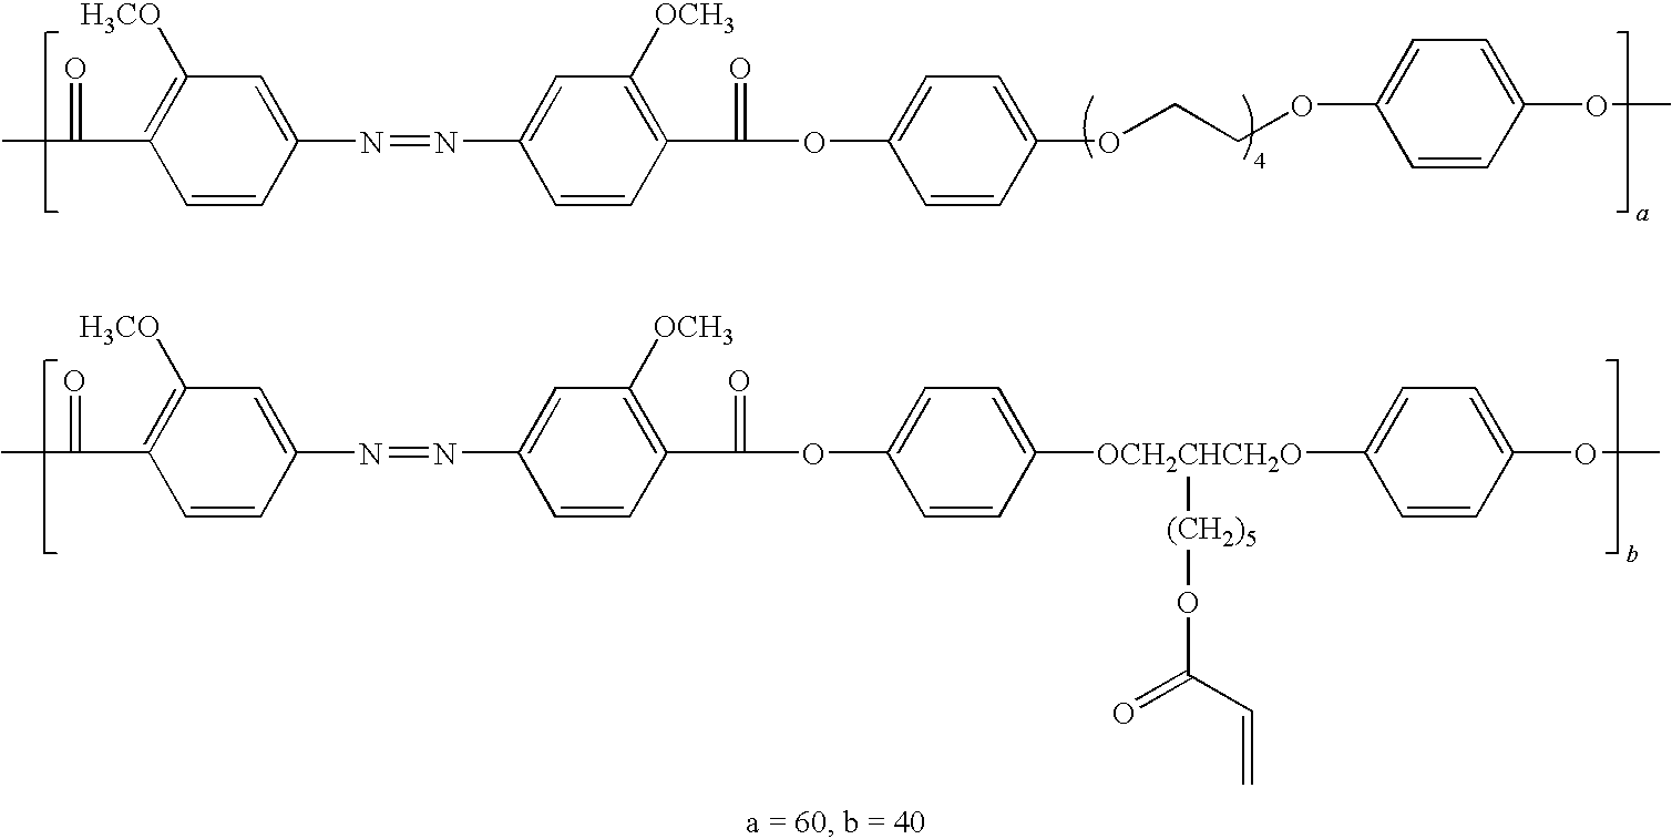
C(C1=C([H3CO])C=C(N=NC2=CC([OCH3])=C(C(OC3=CC=C(OCCOC4=CC=C(OC)C=C4)C=C3)=O)C=C2)C=C1)(C)=O.C(C1=C([H3CO])C=C(N=NC2=CC([OCH3])=C(C(OC3=CC=C([OCH2CHCH2O](C4=CC=C(OC)C=C4)[(CH2)5]OC(C=C)=O)C=C3)=O)C=C2)C=C1)(C)=O
